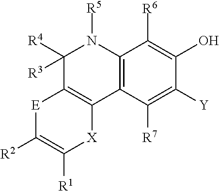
C12=C(C([R7])=C([Y])C(O)=C1[R6])C1=C(C([R4])([R3])N2[R5])[E]C([R2])=C([R1])[X]1
